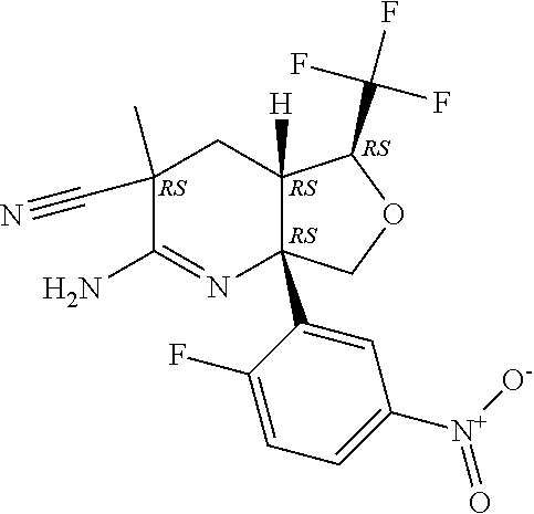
C12([H])C(C3=CC([N+](=O)[O-])=CC=C3F)(COC1C(F)(F)F)N=C(N)C(C#N)(C)C2
